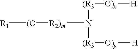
[R1][(O][R2)m]N([(R3][O)x][H])[(R3][O)y][H]
